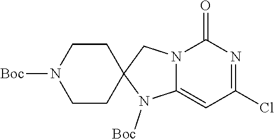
C1(=O)N2C(=CC(Cl)=N1)N([Boc])C1(C2)CCN([Boc])CC1
